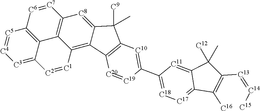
[C3]1=C2C3=C([C5]=[C4]1)[C6]=[C7]C1=C3C(=C3C(=[C8]1)C([C9])(C)C1=C3[C20]=[C19]C(C3=[C18][C17]=C4C(=[C11]3)C([C12])(C)C([C13]=[C14][C15])=C4[C16])=[C10]1)[C1]=[C2]2
